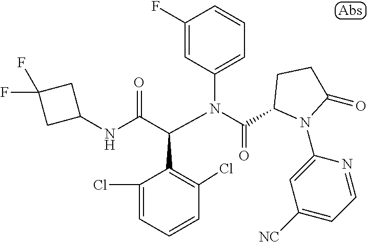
C1(NC(C(N(C(=O)C2N(C3=CC([NC])=CC=N3)C(=O)CC2)C2=CC=CC(F)=C2)C2=C(Cl)C=CC=C2Cl)=O)CC(F)(F)C1
